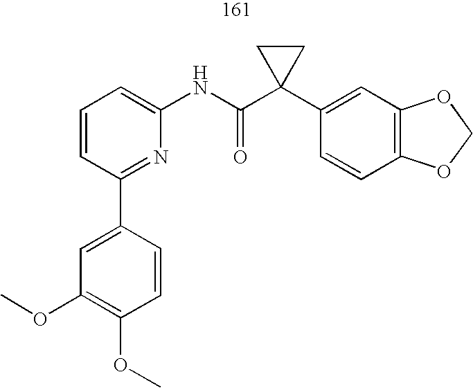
C1=CC=C(NC(C2(C3=CC4=C(C=C3)OCO4)CC2)=O)N=C1C1=CC(OC)=C(OC)C=C1
